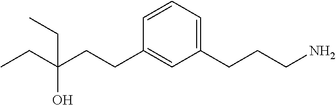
C(CC1=CC(CCCN)=CC=C1)C(CC)(O)CC
